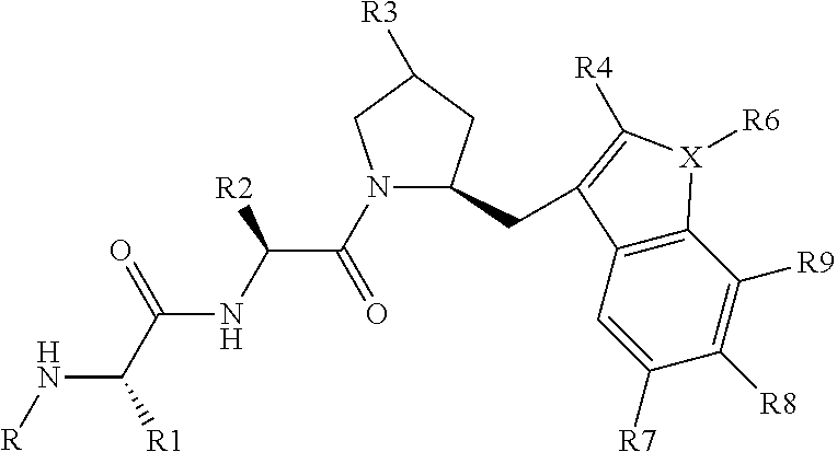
N1(C(C(NC(C(N[R])[R1])=O)[R2])=O)C(CC2=C([R4])[X]([R6])C3=C2C=C([R7])C([R8])=C3[R9])CC([R3])C1
